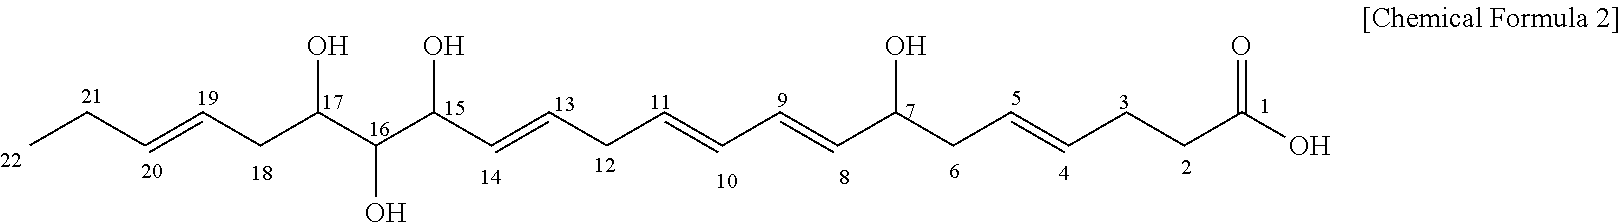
CCC=CCC(C(C(C=CCC=CC=CC(CC=CCCC(O)=O)O)O)O)O
